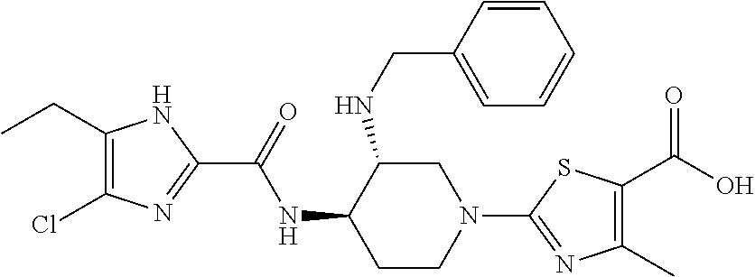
C1(CC)=C(Cl)N=C(C(=O)NC2CCN(C3=NC(C)=C(C(=O)O)S3)CC2NCC2=CC=CC=C2)N1
